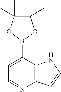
C1(B2OC(C)(C)C(C)(C)O2)=CC=NC2=C1NC=C2
